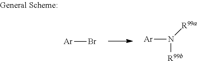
N([R99b])([R99a])[Ar].[Ar]Br
